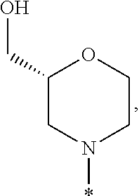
C1(CO)CN(*)CCO1
